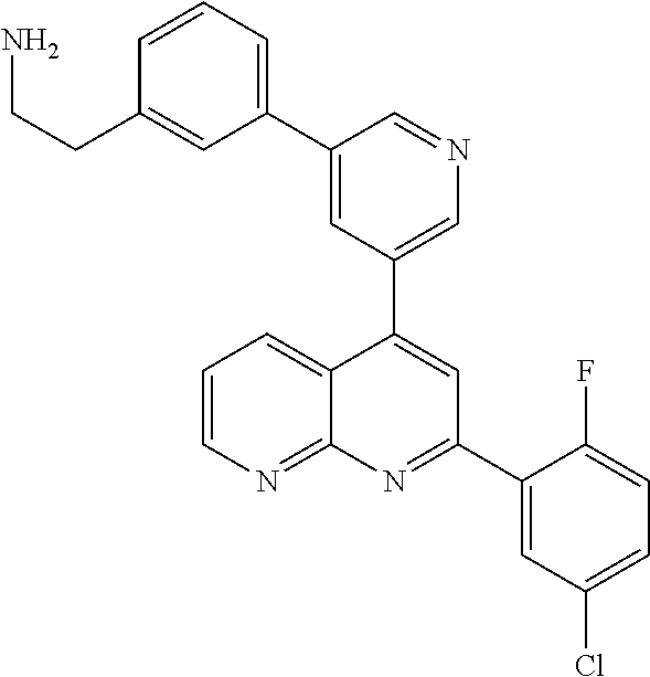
C1=C(C2=CC=CC(CCN)=C2)C=NC=C1C1=CC(C2=CC(Cl)=CC=C2F)=NC2=NC=CC=C12
